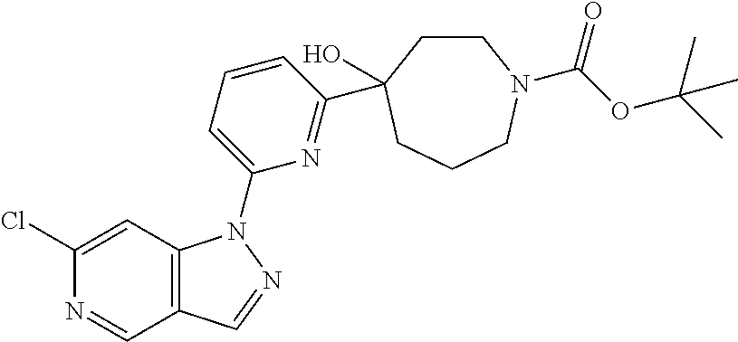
ClC1=CC2=C(C=N1)C=NN2C1=CC=CC(C2(O)CCN(C(=O)OC(C)(C)C)CCC2)=N1
